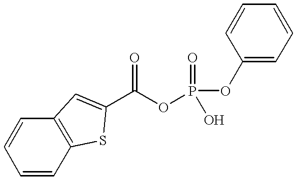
C(OP(OC1=CC=CC=C1)(=O)O)(=O)C1=CC2=C(C=CC=C2)S1
